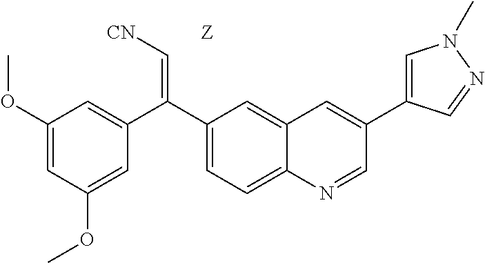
C1=C2C(=CC(C(=C[CN])C3=CC(OC)=CC(OC)=C3)=C1)C=C(C1=CN(C)N=C1)C=N2.[Z]
